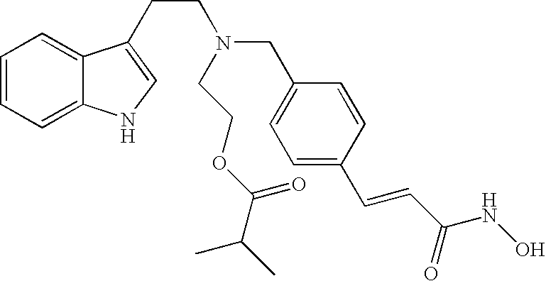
C1=CC=C2C(=C1)C(CCN(CCOC(C(C)C)=O)CC1=CC=C(C=CC(NO)=O)C=C1)=CN2
